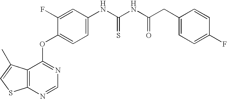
C1=C(F)C(OC2=NC=NC3=C2C(C)=CS3)=CC=C1NC(NC(CC1=CC=C(F)C=C1)=O)=S
